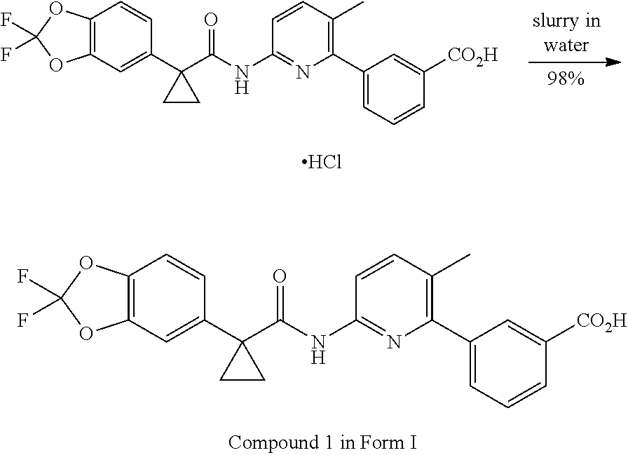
C12=C(OC(F)(F)O1)C=CC(C1(C(=O)NC3=NC(C4=CC=CC([CO2H])=C4)=C(C)C=C3)CC1)=C2.Cl.C12=C(OC(F)(F)O1)C=CC(C1(C(=O)NC3=NC(C4=CC=CC([CO2H])=C4)=C(C)C=C3)CC1)=C2
